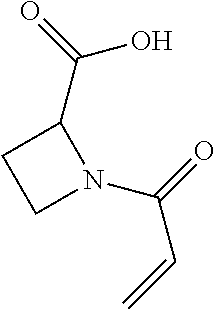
O=C(C1CCN1C(=O)C=C)O
